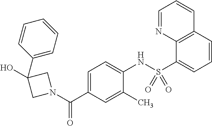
OC1(C2=CC=CC=C2)CN(C(C2=CC=C(NS(C3=CC=CC4=C3N=CC=C4)(=O)=O)C(C)=C2)=O)C1
